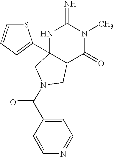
C1(C(=O)N2CC3(C4=CC=CS4)NC(=N)N(C)C(=O)C3C2)=CC=NC=C1
